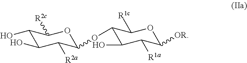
C1(O)C(O)C([R2a])C(OC2C(O)C([R1a])C([OR])OC2[R1c])OC1[R2c]
